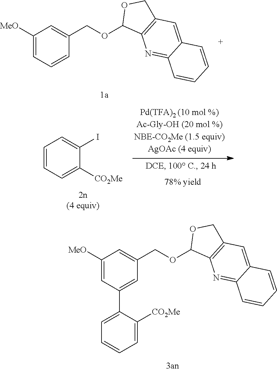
C1([MeO])=CC=CC(COC2C3=C(CO2)C=C2C(=N3)C=CC=C2)=C1.C1([MeO])=CC(C2=CC=CC=C2[CO2Me])=CC(COC2C3=C(CO2)C=C2C(=N3)C=CC=C2)=C1.C1=CC=C([CO2Me])C(I)=C1
